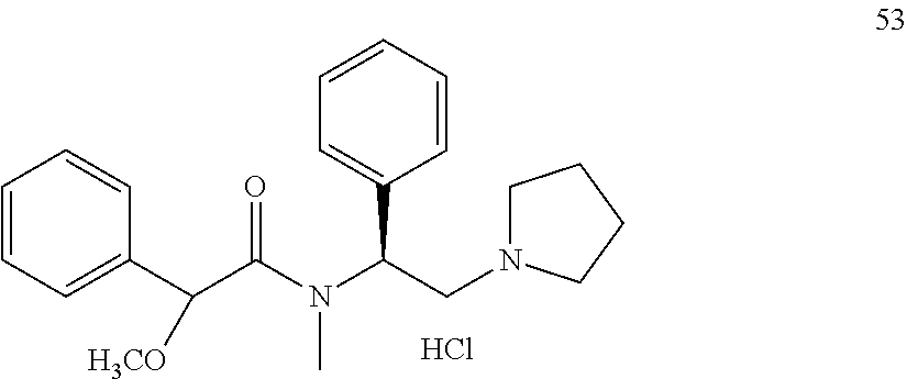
C1=CC=CC=C1C(N(C(C(C1=CC=CC=C1)[H3CO])=O)C)CN1CCCC1.Cl
